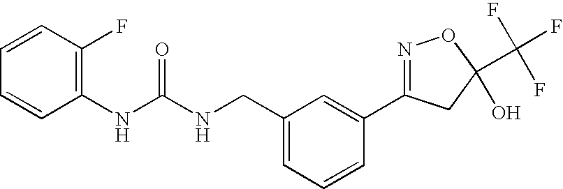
N(C(NCC1=CC=CC(C2=NOC(C(F)(F)F)(O)C2)=C1)=O)C1=C(F)C=CC=C1
